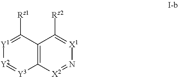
C12=C([X2]=N[X1]=C1[Rz2])[Y3]=[Y2][Y1]=C2[Rz1]
